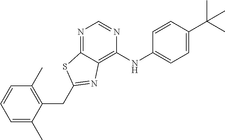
C1=C(C)C(CC2=NC3=C(NC4=CC=C(C(C)(C)C)C=C4)N=CN=C3S2)=C(C)C=C1
